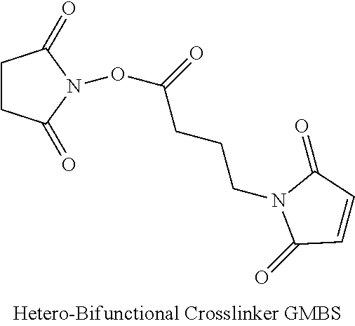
C1CC(=O)N(OC(CCCN2C(=O)C=CC2=O)=O)C1=O
